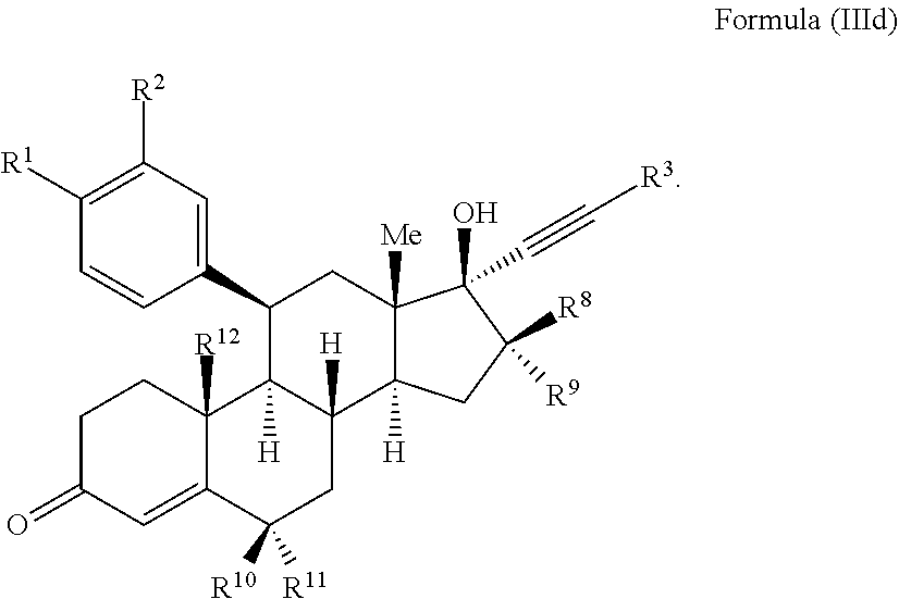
C1C(=O)C=C2C([R12])(C1)C1([H])C([H])(CC2([R11])[R10])C2([H])C([Me])(CC1C1=CC([R2])=C([R1])C=C1)C(C#C[R3])(O)C([R9])([R8])C2
